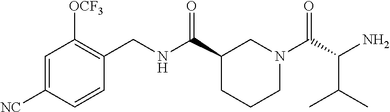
C1=C([NC])C=CC(CNC(C2CCCN(C(C(N)C(C)C)=O)C2)=O)=C1[OCF3]
